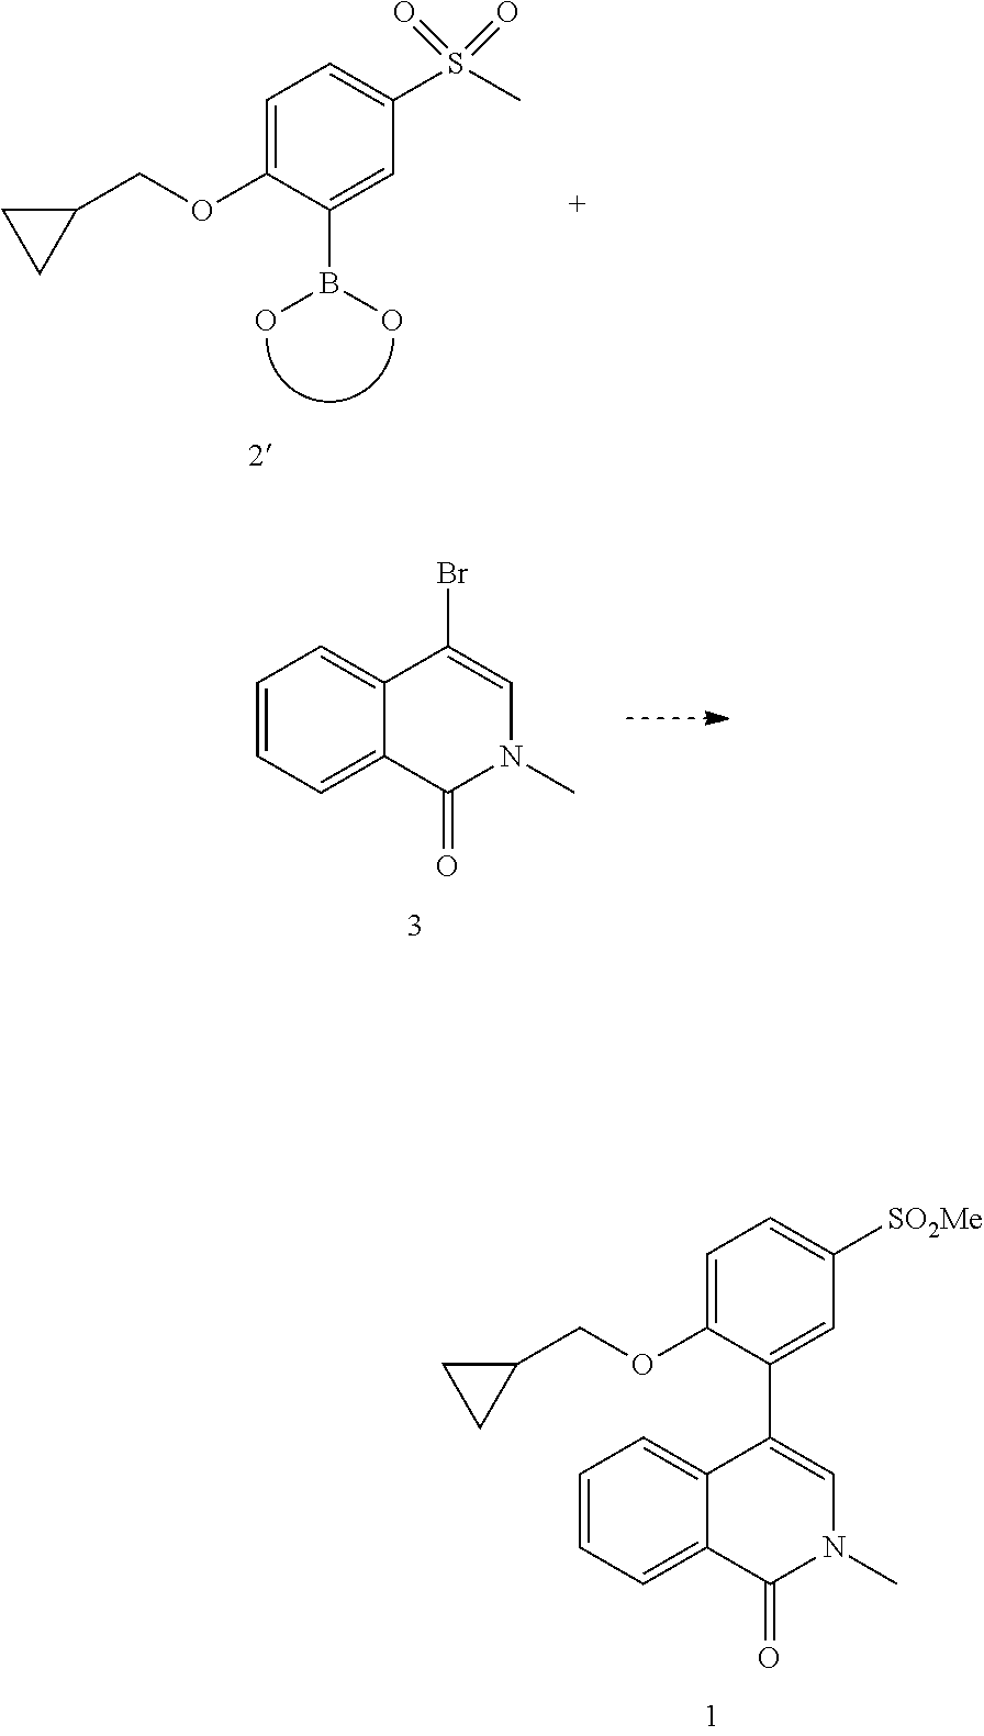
C1=C(OCC2CC2)C(B(O)O)=CC(S(C)(=O)=O)=C1.C1=CC=C2C(=C1)C(Br)=CN(C)C2=O.C1=CC=C2C(=C1)C(C1=CC([SO2Me])=CC=C1OCC1CC1)=CN(C)C2=O
